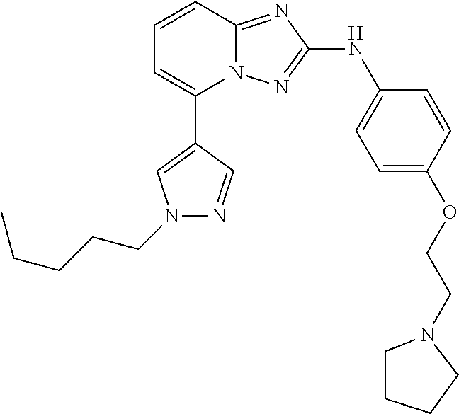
C1=CC2=NC(NC3=CC=C(OCCN4CCCC4)C=C3)=NN2C(C2=CN(CCCCC)N=C2)=C1
